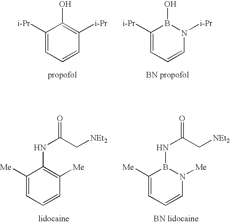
C1([i-Pr])=CC=CC([i-Pr])=C1O.C1([i-Pr])=CC=CN([i-Pr])B1O.C1([Me])=CC=CN([Me])B1NC(=O)C[NEt2].C1([Me])=CC=CC([Me])=C1NC(=O)C[NEt2]
